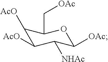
C1([AcO])C([AcO])C([NHAc])C([OAc])OC1C[OAc]
